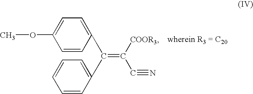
C1=CC(C(C2=CC=CC=C2)=C([COOR3])C#N)=CC=C1OC
